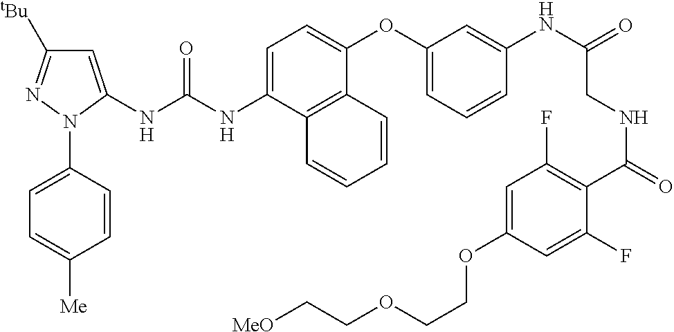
C1=C(NC(NC2=CC([tBu])=NN2C2=CC=C([Me])C=C2)=O)C2=C(C(OC3=CC=CC(NC(=O)CNC(C4=C(F)C=C(OCCOCC[MeO])C=C4F)=O)=C3)=C1)C=CC=C2
